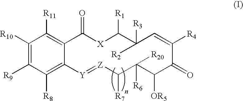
C1([R10])=C([R9])C([R8])=C2C(=C1[R11])C(=O)[X]C([R1])C([R3])([R2])C=C([R4])C(=O)C([OR5])C([R6])([R20])C([R7])[Z]=[Y]2
